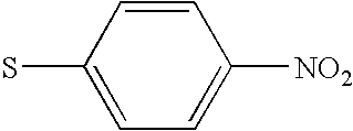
C1=C([NO2])C=CC(S)=C1
